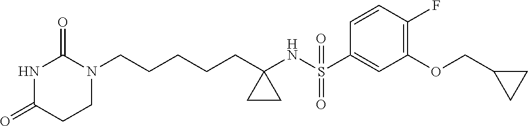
N1C(=O)CCN(CCCCCC2(NS(C3=CC(OCC4CC4)=C(F)C=C3)(=O)=O)CC2)C1=O
